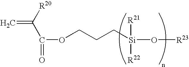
C=C([R20])C(=O)OCCC[Si]([R21])([R22])O[R23]
